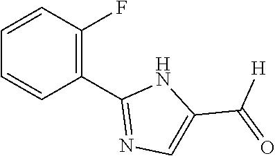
C1=CC(F)=C(C2=NC=C(C(=O)[H])N2)C=C1
